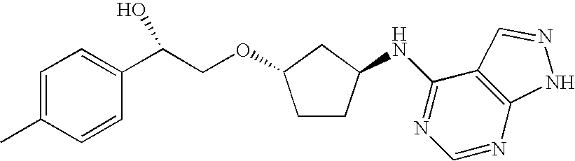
C1=C(C)C=CC(C(COC2CCC(NC3=NC=NC4=C3C=NN4)C2)O)=C1
